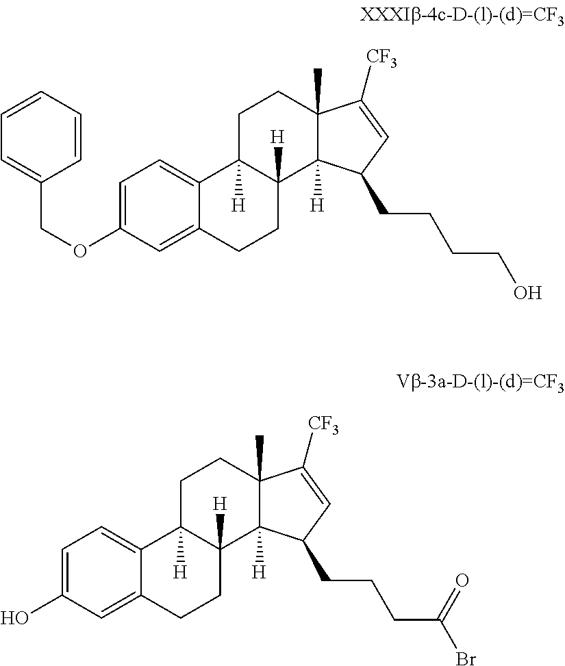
C1=C(OCC2=CC=CC=C2)C=C2C(=C1)C1([H])C([H])(CC2)C2([H])C(C)(CC1)C([CF3])=CC2CCCCO.C1=C(O)C=C2C(=C1)C1([H])C([H])(CC2)C2([H])C(C)(CC1)C([CF3])=CC2CCCC(Br)=O
